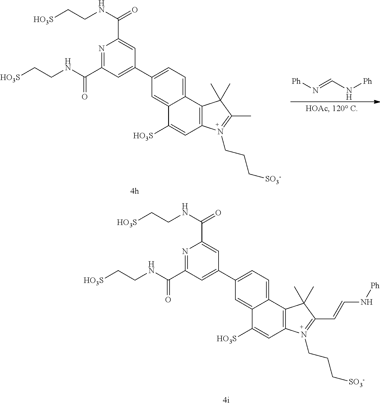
[HO3S]CCNC(=O)C1=CC(C2=CC=C3C(=C2)C([HO3S])=CC2=C3C(C)(C)C(C=CN[Ph])=N2CCC[SO3-])=CC(C(NCC[HO3S])=O)=N1.[HO3S]CCNC(=O)C1=CC(C2=CC=C3C(=C2)C([HO3S])=CC2=C3C(C)(C)C(C)=N2CCC[SO3-])=CC(C(NCC[HO3S])=O)=N1.[Ph]N=CN[Ph]
